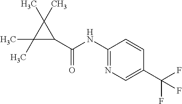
C(=O)(NC1=NC=C(C(F)(F)F)C=C1)C1C(C)(C)C1(C)C
